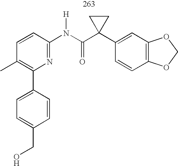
C1(C)=C(C2=CC=C(CO)C=C2)N=C(N(C(C2(C3=CC4=C(C=C3)OCO4)CC2)=O)[H])C=C1
